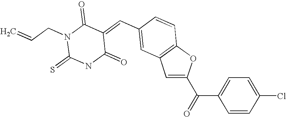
C1=C(C(=O)C2=CC=C(Cl)C=C2)OC2=C1C=C(C=C1C(=O)N(CC=C)C(=S)NC1=O)C=C2
